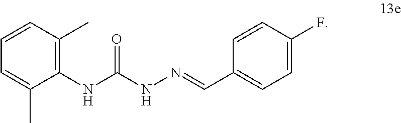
C1=CC(C)=C(NC(NN=CC2=CC=C(F)C=C2)=O)C(C)=C1
